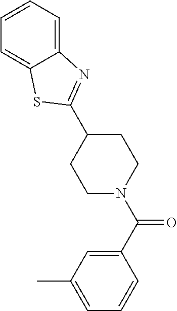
C1(C2=NC3=CC=CC=C3S2)CCN(C(C2=CC(C)=CC=C2)=O)CC1
